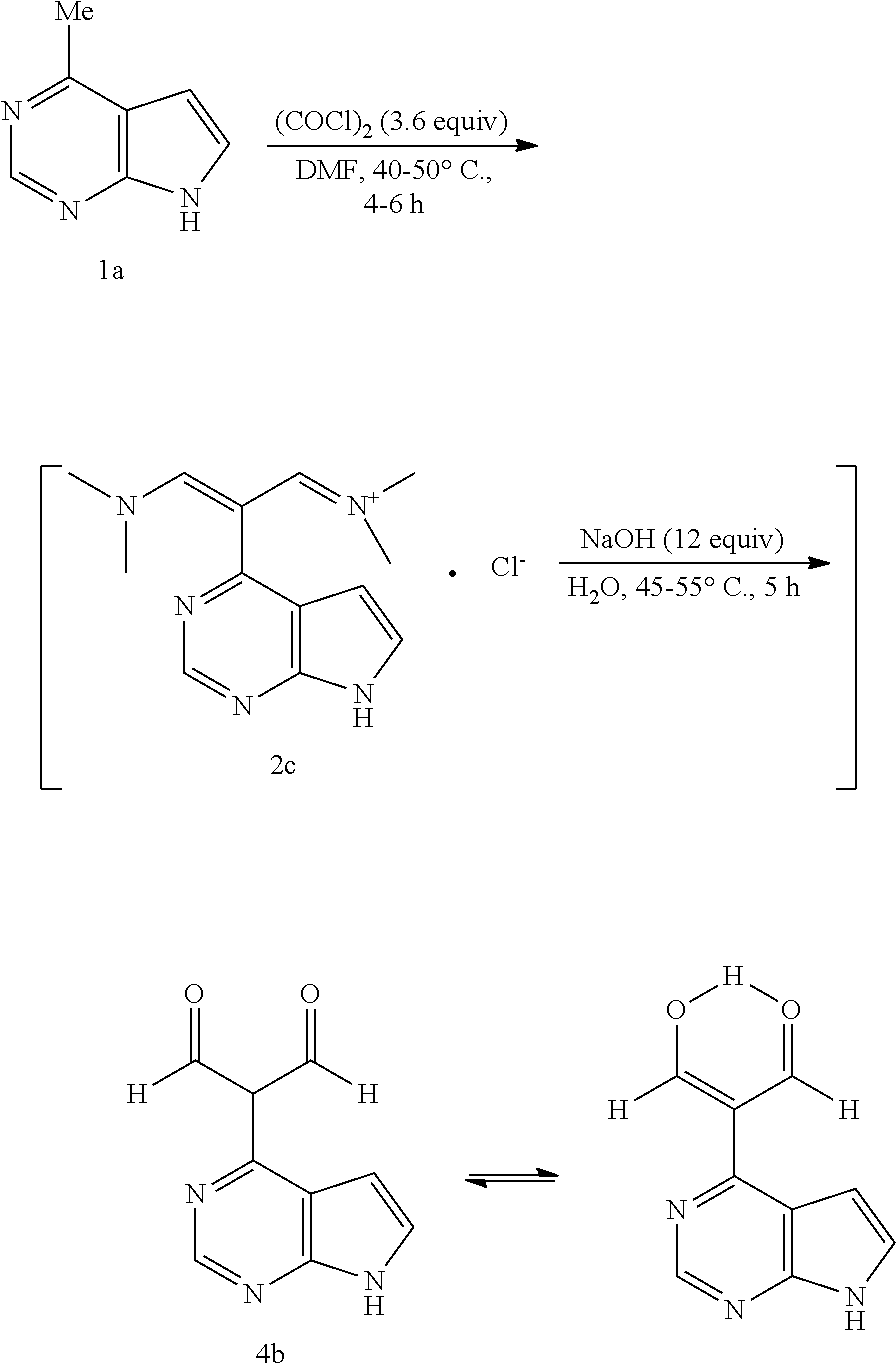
C12=C(C([Me])=NC=N1)C=CN2.[(COCl)2 (3.6 equiv)].C12=C(C(C(=CN(C)C)C=[N+](C)C)=NC=N1)C=CN2.[NaOH (12 equiv)].[Cl-].C12=C(C(C(C([H])=O)C([H])=O)=NC=N1)C=CN2.C12=C(C(C3=C([H])O[H]O=C3[H])=NC=N1)C=CN2
